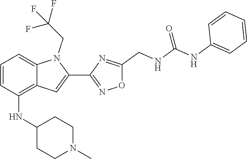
C12=CC=CC(NC3CCN(C)CC3)=C1C=C(C1=NOC(CNC(NC3=CC=CC=C3)=O)=N1)N2CC(F)(F)F
